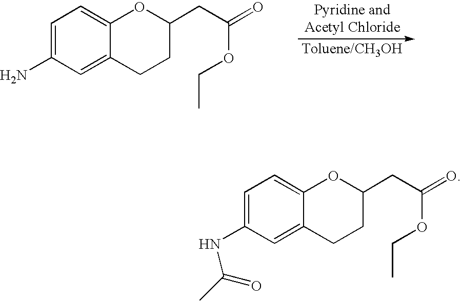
C1=C(N)C=C2C(=C1)OC(CC(=O)OCC)CC2.C1=C(NC(C)=O)C=C2C(=C1)OC(CC(=O)OCC)CC2
